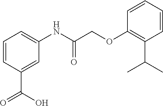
C1=CC(C(=O)O)=CC(NC(COC2=C(C(C)C)C=CC=C2)=O)=C1
